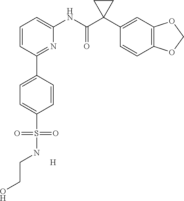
C1=CC=C(NC(C2(C3=CC4=C(C=C3)OCO4)CC2)=O)N=C1C1=CC=C(S(NCCO)(=O)=O)C=C1.[H]
